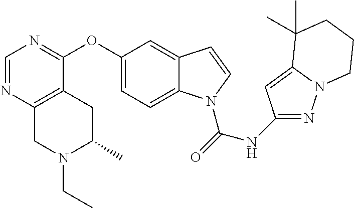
C1(OC2=NC=NC3=C2CC(C)N(CC)C3)=CC=C2C(=C1)C=CN2C(=O)NC1=NN2C(=C1)C(C)(C)CCC2
